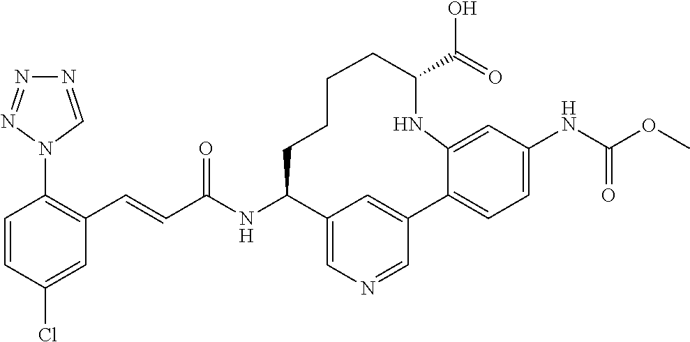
C1=CC(Cl)=CC(C=CC(NC2C3=CN=CC(=C3)C3=CC=C(NC(OC)=O)C=C3NC(C(=O)O)CCCC2)=O)=C1N1C=NN=N1
